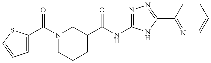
C1(C(NC2=NN=C(C3=NC=CC=C3)N2)=O)CN(C(=O)C2=CC=CS2)CCC1
